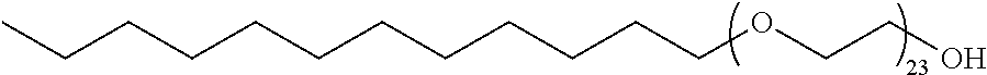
C(CCCCCCCOCCO)CCCC
